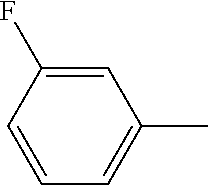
CC1=CC=CC(F)=C1
